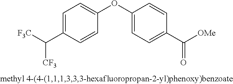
C1=C(C([F3C])[CF3])C=CC(OC2=CC=C(C([OMe])=O)C=C2)=C1
